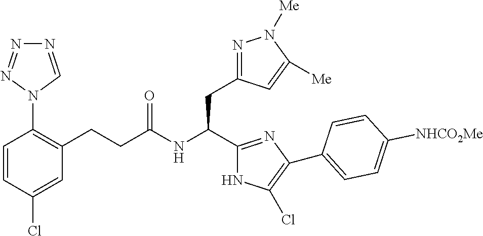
C(NC(CC1=NN([Me])C([Me])=C1)C1=NC(C2=CC=C([NHCO2Me])C=C2)=C(Cl)N1)(=O)CCC1=C(N2C=NN=N2)C=CC(Cl)=C1
